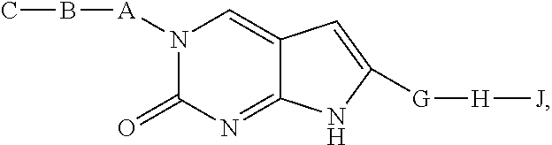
N1([A]BC)C(=O)N=C2C(=C1)C=C([G][H][J])N2
